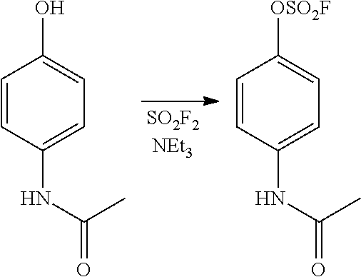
C1=CC(NC(=O)C)=CC=C1O.C1=CC(NC(=O)C)=CC=C1[OSO2F]
